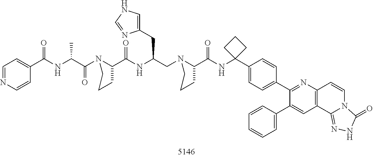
O=C(C1CCCN1C(C(NC(C1=CC=NC=C1)=O)C)=O)NC(CN1C(C(NC2(C3=CC=C(C4=NC5=C(C=C4C4=CC=CC=C4)C4=NNC(=O)N4C=C5)C=C3)CCC2)=O)CCC1)CC1=CNC=N1
